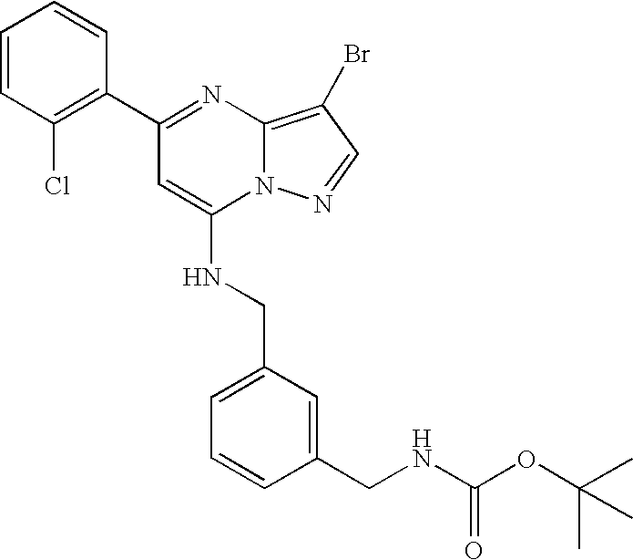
C1(C2=NC3=C(Br)C=NN3C(NCC3=CC=CC(CNC(OC(C)(C)C)=O)=C3)=C2)=C(Cl)C=CC=C1
